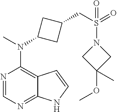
N1=CN=C2C(=C1N(C)C1CC(CS(N3CC(C)(OC)C3)(=O)=O)C1)C=CN2
